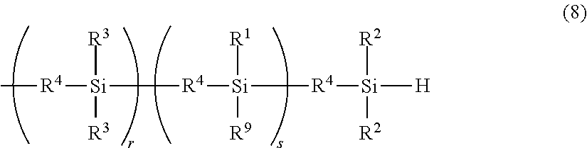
C[R4][Si]([R3])([R3])[R4][Si]([R1])([R9])[R4][Si]([H])([R2])[R2]
